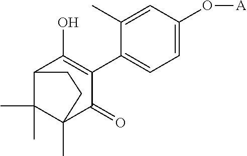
C1(C2=C(O)C3C(C)(C)C(C)(C2=O)CC3)=CC=C(O[A])C=C1C
